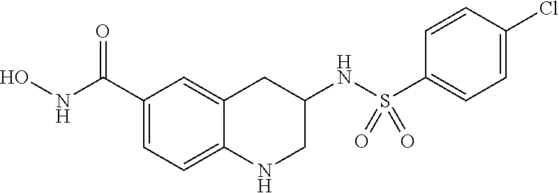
C1(C(NO)=O)=CC=C2C(=C1)CC(NS(C1=CC=C(Cl)C=C1)(=O)=O)CN2
